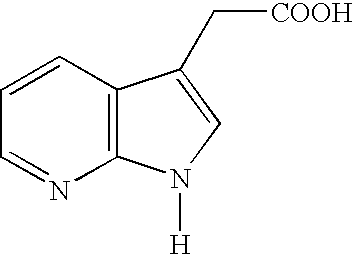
C1=CC2=C(N=C1)N([H])C=C2C[COOH]
